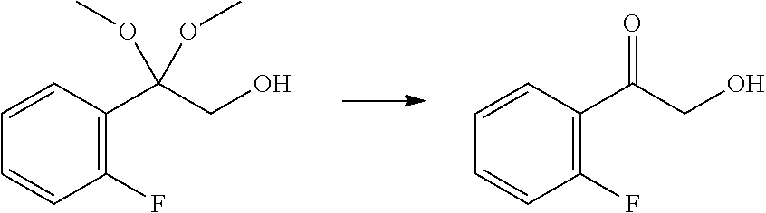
C1(F)=C(C(CO)(OC)OC)C=CC=C1.C1(F)=C(C(CO)=O)C=CC=C1
